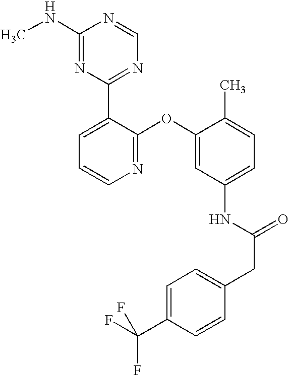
C1(NC)=NC(C2=CC=CN=C2OC2=CC(NC(CC3=CC=C(C(F)(F)F)C=C3)=O)=CC=C2C)=NC=N1
